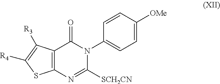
C12=C(N=C([SCH2CN])N(C3=CC=C([OMe])C=C3)C1=O)SC([R4])=C2[R3]
